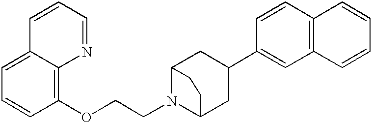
C1=CC(OCCN2C3CC(C4=CC5=C(C=C4)C=CC=C5)CC2CC3)=C2C(=C1)C=CC=N2
